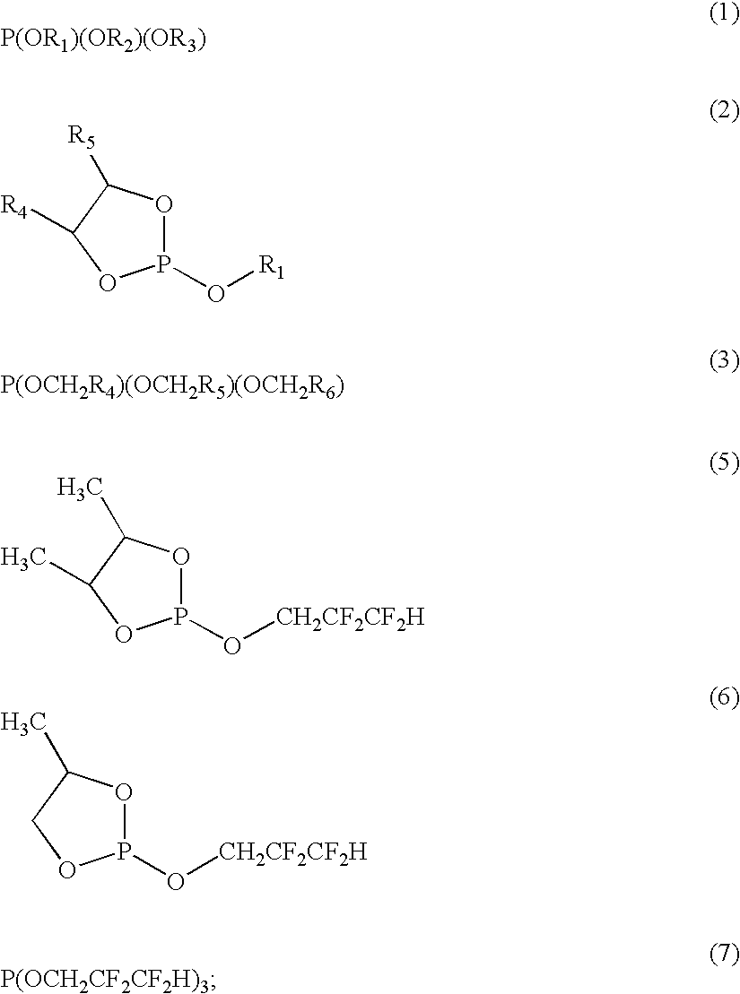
O1P(O[CH2CF2CF2H])OCC1C.O1P(O[R1])OC([R4])C1[R5].[P(OCH2R4)(OCH2R5)(OCH2R6)].[P(OR1)(OR2)(OR3)].O1P(O[CH2CF2CF2H])OC(C)C1C.[P(OCH2CF2CF2H)3]
